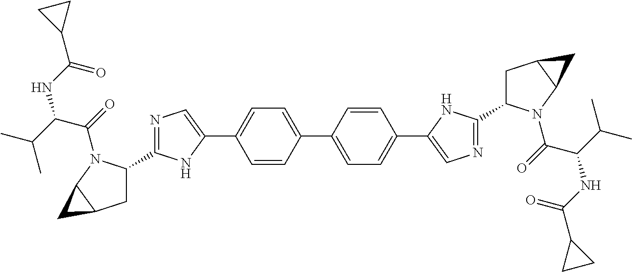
C1=CC(C2=CC=C(C3=CN=C(C4CC5C(C5)N4C(=O)C(C(C)C)NC(C4CC4)=O)N3)C=C2)=CC=C1C1=CN=C(C2CC3C(C3)N2C(=O)C(C(C)C)NC(C2CC2)=O)N1
